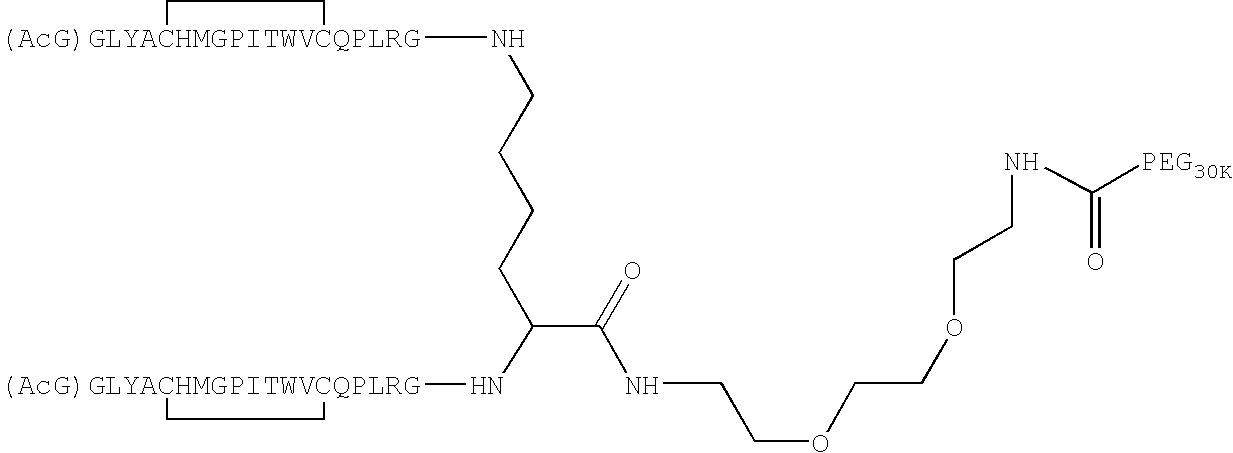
C(CCCC(C(=O)NCCOCCOCCNC([PEG30K])=O)N[(AcG)GLYACHMGPITWVCQPLRG]1CC1)N[(AcG)GLYACHMGPITWVCQPLRG]1CC1
